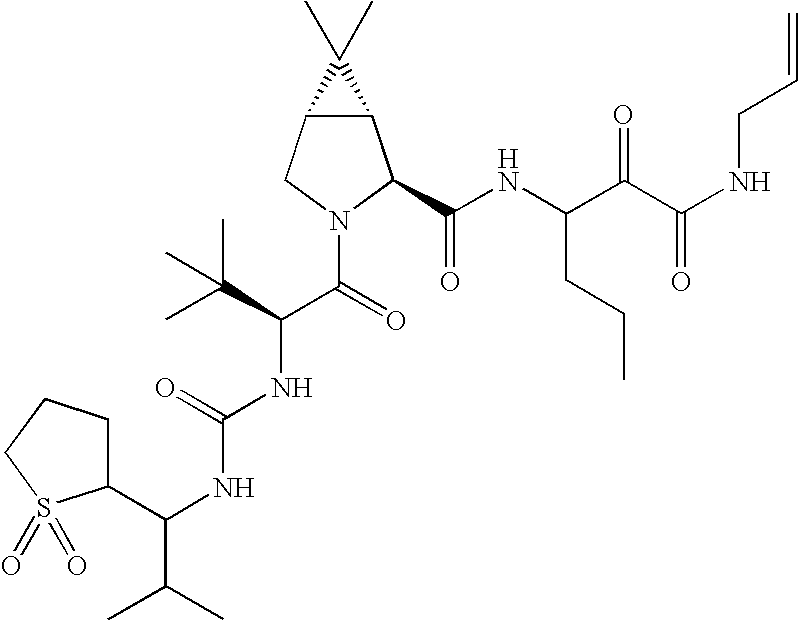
C12C(CN(C(=O)C(NC(NC(C3CCCS3(=O)=O)C(C)C)=O)C(C)(C)C)C1C(NC(C(C(NCC=C)=O)=O)CCC)=O)C2(C)C
